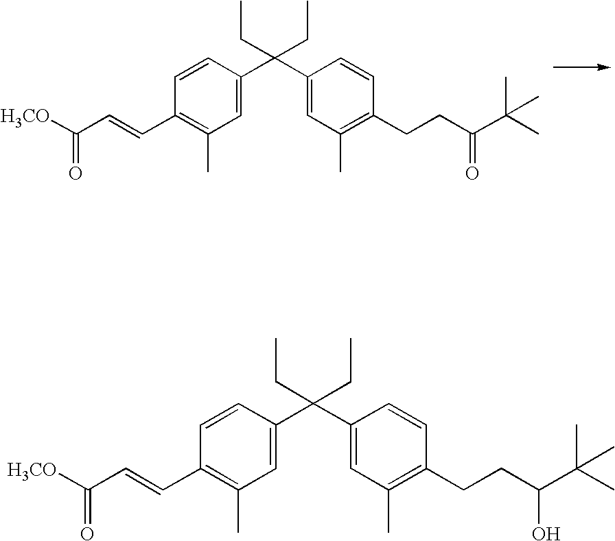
C1=CC(C(C2=CC(C)=C(CCC(=O)C(C)(C)C)C=C2)(CC)CC)=CC(C)=C1C=CC([H3CO])=O.C1=CC(C(C2=CC(C)=C(CCC(O)C(C)(C)C)C=C2)(CC)CC)=CC(C)=C1C=CC([H3CO])=O
